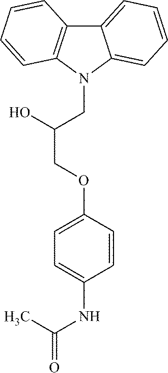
C12=CC=CC=C1N(CC(O)COC1=CC=C(NC(C)=O)C=C1)C1=C2C=CC=C1
